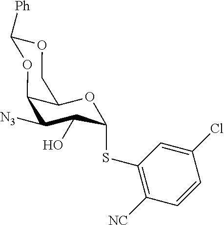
C1([N3])C(O)C(SC2=C([NC])C=CC(Cl)=C2)OC2C1OC([Ph])OC2
